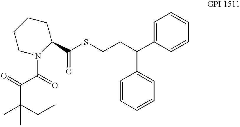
C(SCCC(C1=CC=CC=C1)C1=CC=CC=C1)(=O)C1CCCCN1C(C(=O)C(C)(CC)C)=O
